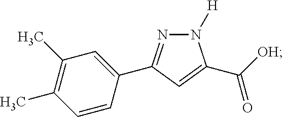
N1=C(C2=CC(C)=C(C)C=C2)C=C(C([OH])=O)N1[H]
